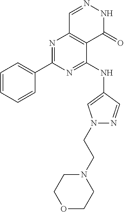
N1=C(C2=CC=CC=C2)N=C(NC2=CN(CCN3CCOCC3)N=C2)C2=C1C=NNC2=O
